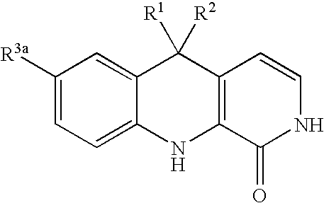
C1([R3a])=CC=C2C(=C1)C([R1])([R2])C1=C(N2)C(=O)NC=C1
